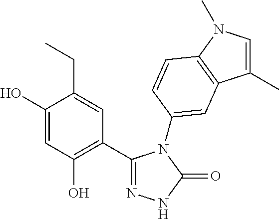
C1(C2=NNC(=O)N2C2=CC3=C(N(C)C=C3C)C=C2)=C(O)C=C(O)C(CC)=C1
